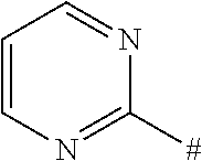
C1=CN=C([#])N=C1
